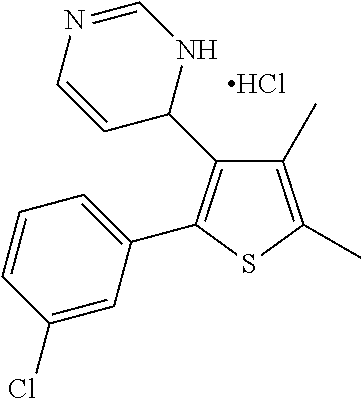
Cl.C1(C)=C(C)SC(C2=CC=CC(Cl)=C2)=C1C1NC=NC=C1
